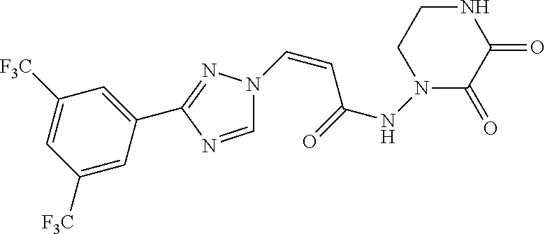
C(=CC(NN1C(=O)C(=O)NCC1)=O)N1C=NC(C2=CC([F3C])=CC([F3C])=C2)=N1
